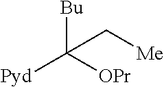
[Bu]C([OPr])([Pyd])C[Me]
